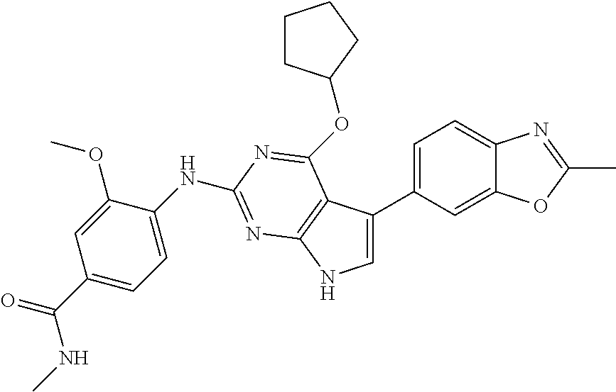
C1(C(=O)NC)=CC=C(NC2=NC3=C(C(C4=CC=C5C(=C4)OC(C)=N5)=CN3)C(OC3CCCC3)=N2)C(OC)=C1
